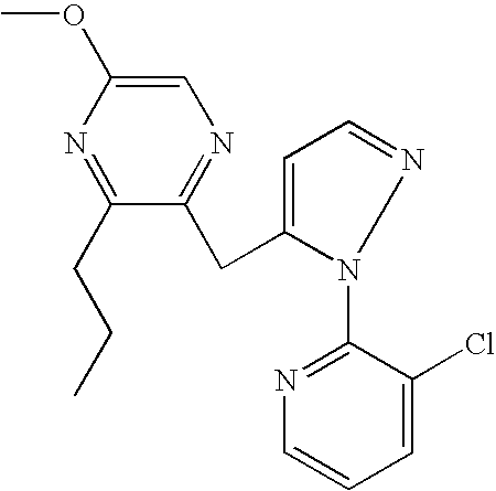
C1=C(OC)N=C(CCC)C(CC2=CC=NN2C2=NC=CC=C2Cl)=N1
